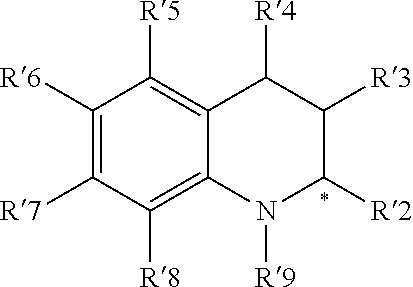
C1([R6])=C([R7])C([R8])=C2C(=C1[R5])C([R4])C([R3])C([R2])N2[R9]
